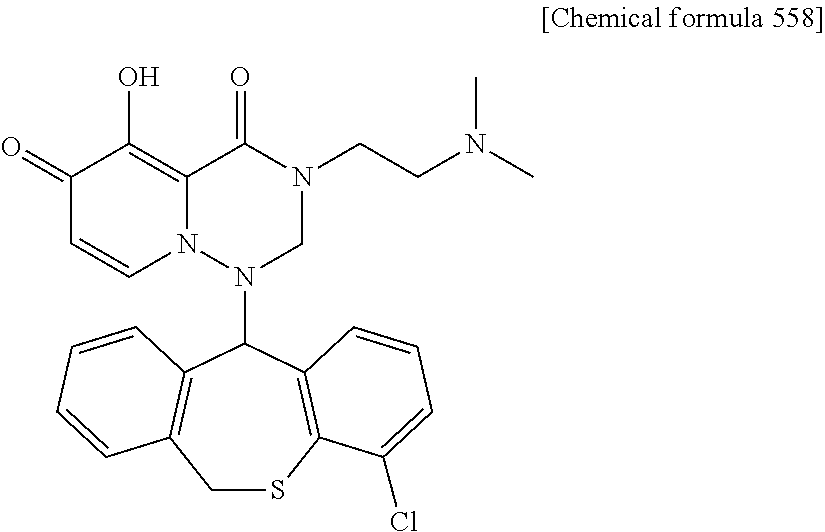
C12=C(O)C(=O)C=CN1N(C1C3=C(SCC4=C1C=CC=C4)C(Cl)=CC=C3)CN(CCN(C)C)C2=O
